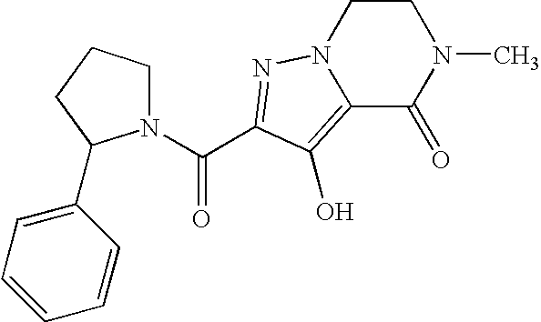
N1(C(=O)C2=NN3CCN(C)C(=O)C3=C2O)CCCC1C1=CC=CC=C1
